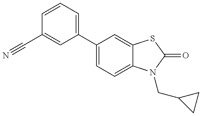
C1(C#N)=CC(C2=CC=C3C(=C2)SC(=O)N3CC2CC2)=CC=C1
